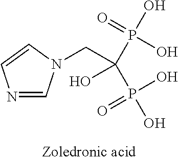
N1=CN(CC(O)(P(=O)(O)O)P(O)(O)=O)C=C1
